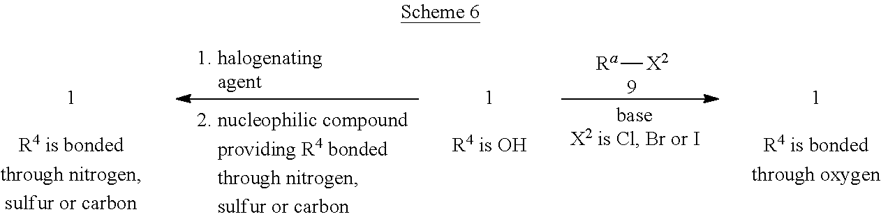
[Ra][X2]
